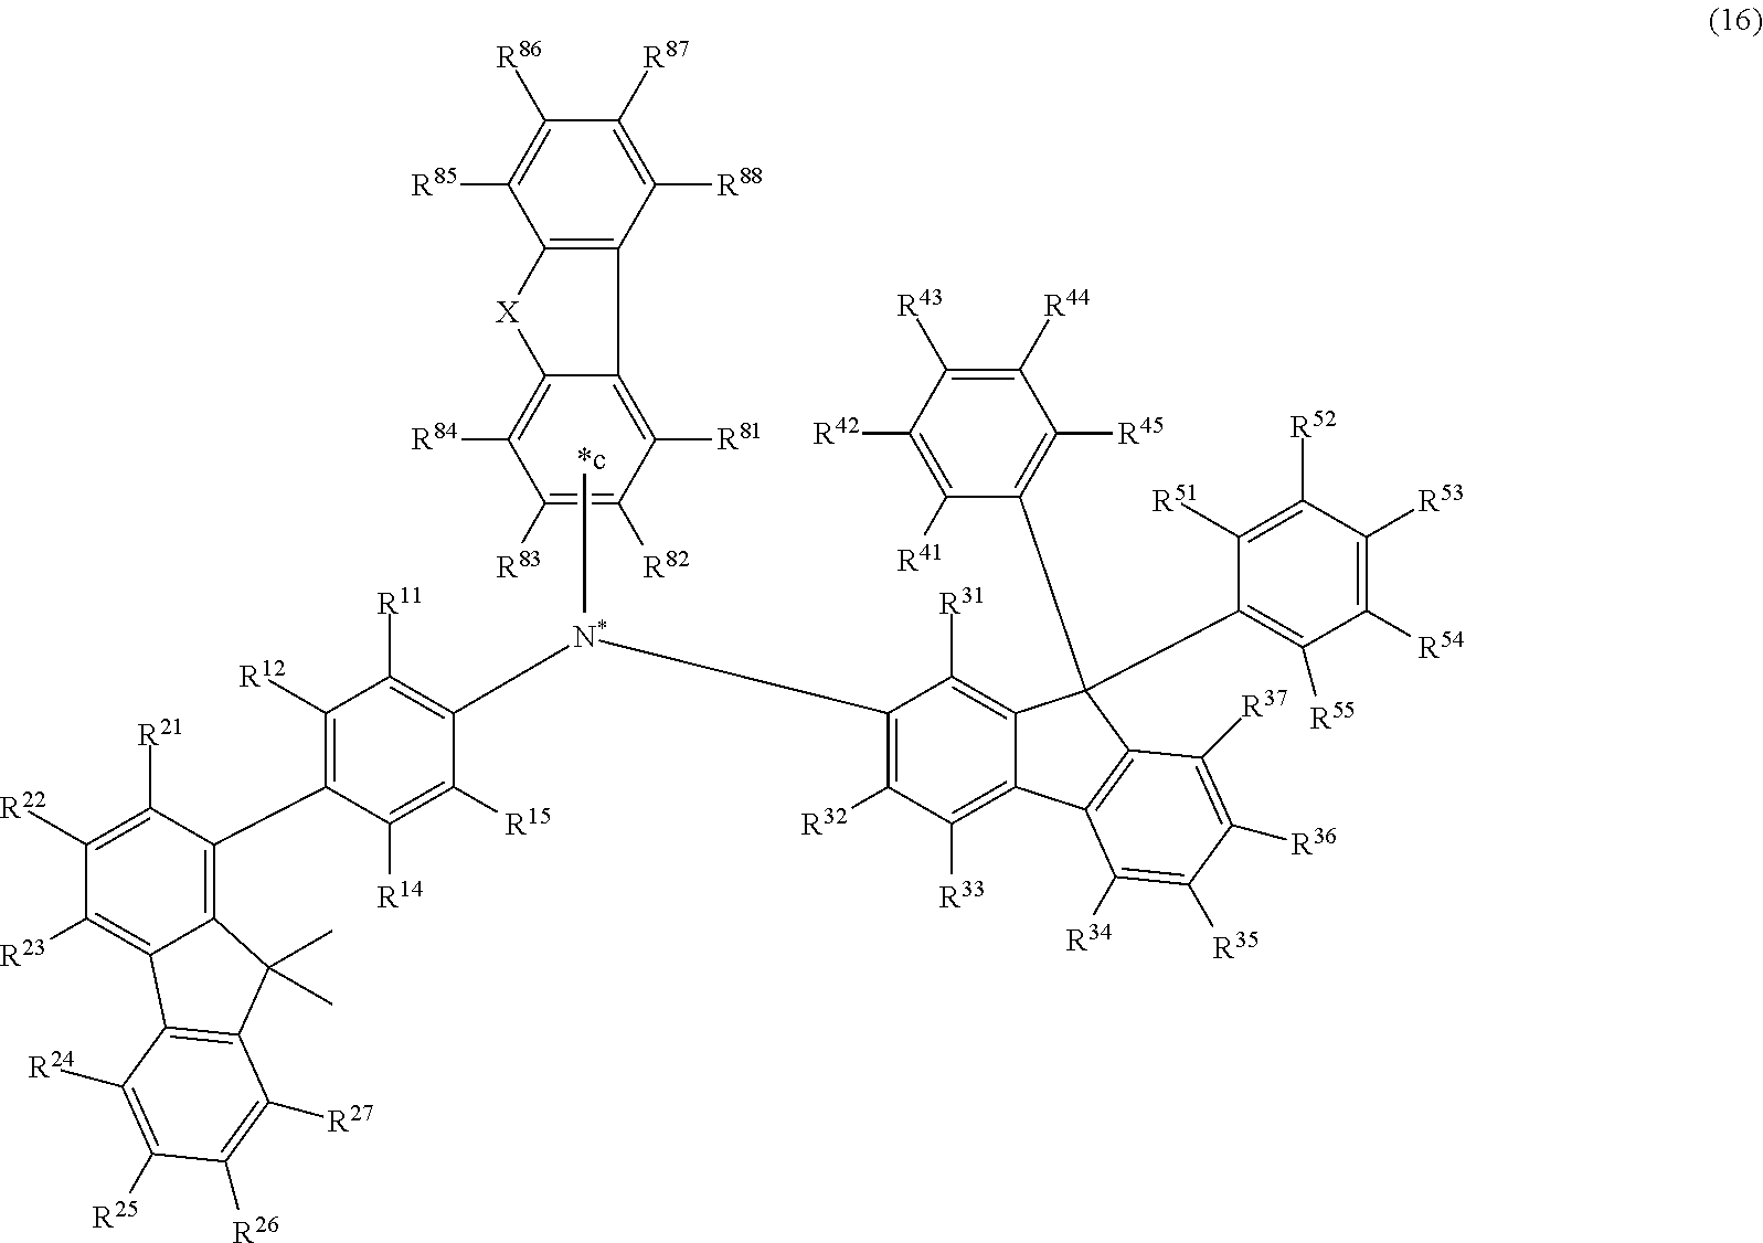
C1([R11])=C([N*](C2=C([R32])C([R33])=C3C(=C2[R31])C(C2=C([R45])C([R44])=C([R43])C([R42])=C2[R41])(C2=C([R55])C([R54])=C([R53])C([R52])=C2[R51])C2=C3C([R34])=C([R35])C([R36])=C2[R37])[*c])C([R15])=C([R14])C(C2=C3C(=C([R23])C([R22])=C2[R21])C2=C(C3(C)C)C([R27])=C([R26])C([R25])=C2[R24])=C1[R12].C12=C([R81])C([R82])=C([R83])C([R84])=C1[X]C1=C2C([R88])=C([R87])C([R86])=C1[R85]
